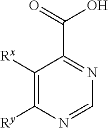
C1([Rx])=C([Ry])N=CN=C1C(=O)O
